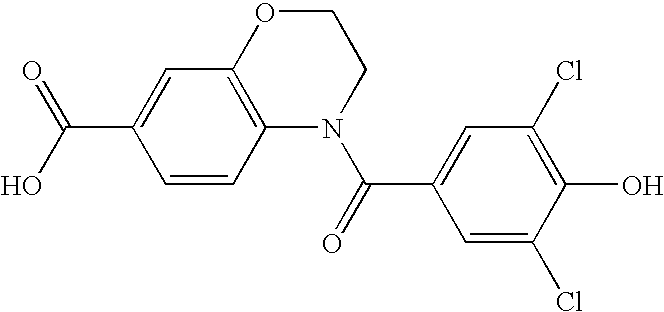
C1OC2=C(N(C(=O)C3=CC(Cl)=C(O)C(Cl)=C3)C1)C=CC(C(O)=O)=C2
